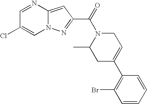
C1=NC2=CC(C(=O)N3C(C)CC(C4=C(Br)C=CC=C4)=CC3)=NN2C=C1Cl
